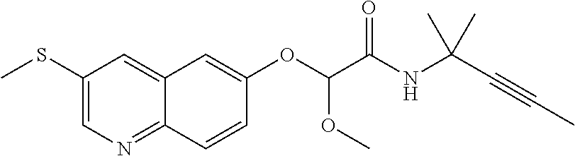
C1(SC)=CN=C2C(=C1)C=C(OC(C(NC(C#CC)(C)C)=O)OC)C=C2
